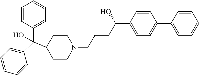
C1(C(C2=CC=CC=C2)(C2CCN(CCCC(C3=CC=C(C4=CC=CC=C4)C=C3)O)CC2)O)=CC=CC=C1
